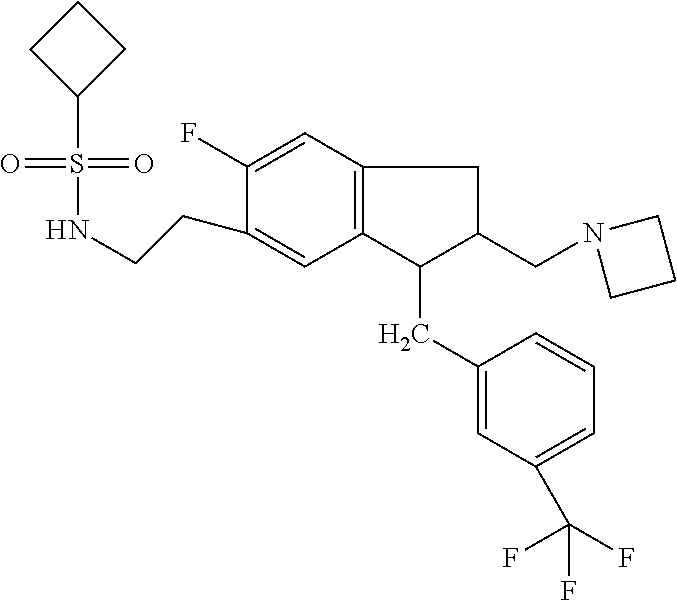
S(=O)(=O)(C1CCC1)NCCC1=CC2=C(C=C1F)CC(CN1CCC1)C2CC1=CC(C(F)(F)F)=CC=C1
